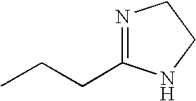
CCCC1=NCCN1
